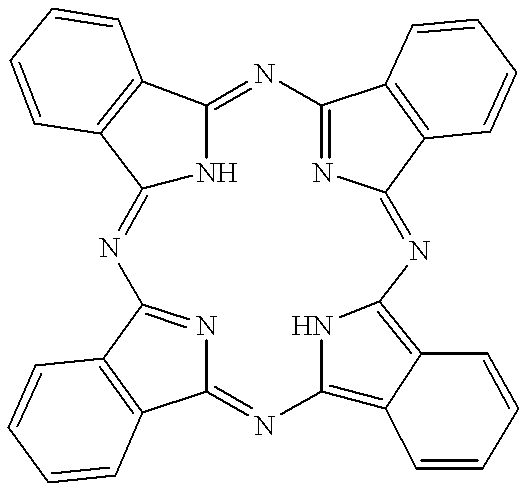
C12=NC3=C4C(=C(N3)N=C3N=C(N=C5NC(=NC(=N1)C1=C2C=CC=C1)C1=C5C=CC=C1)C1=C3C=CC=C1)C=CC=C4
